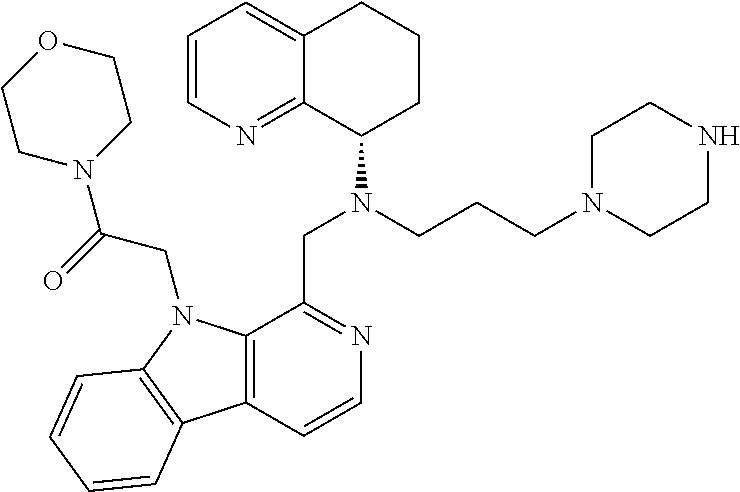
C1=CN=C2C(=C1)CCCC2N(CCCN1CCNCC1)CC1=NC=CC2=C1N(CC(N1CCOCC1)=O)C1=C2C=CC=C1
